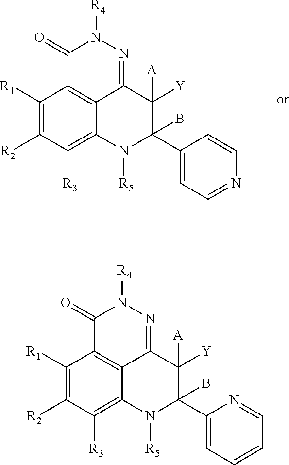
C1(=O)C2=C3C(=NN1[R4])C([Y])([A])C(B)(C1=CC=NC=C1)N([R5])C3=C([R3])C([R2])=C2[R1].C1(=O)C2=C3C(=NN1[R4])C([Y])([A])C(B)(C1=CC=CC=N1)N([R5])C3=C([R3])C([R2])=C2[R1]
